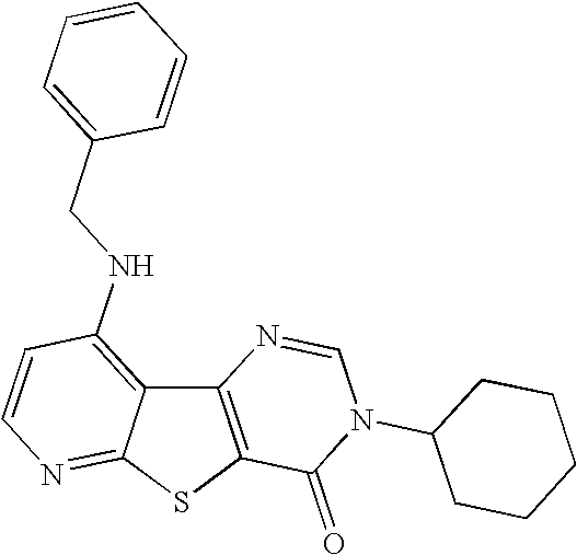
C12=C(SC3=NC=CC(NCC4=CC=CC=C4)=C13)C(=O)N(C1CCCCC1)C=N2
